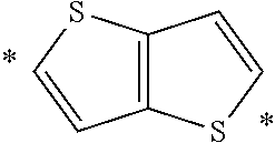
C12=C(C=CS1)SC=C2
